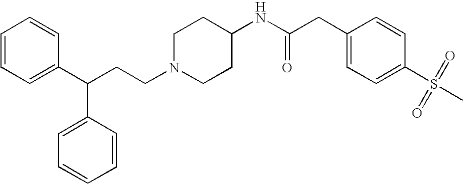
C1=CC=C(C(CCN2CCC(NC(CC3=CC=C(S(=O)(=O)C)C=C3)=O)CC2)C2=CC=CC=C2)C=C1
